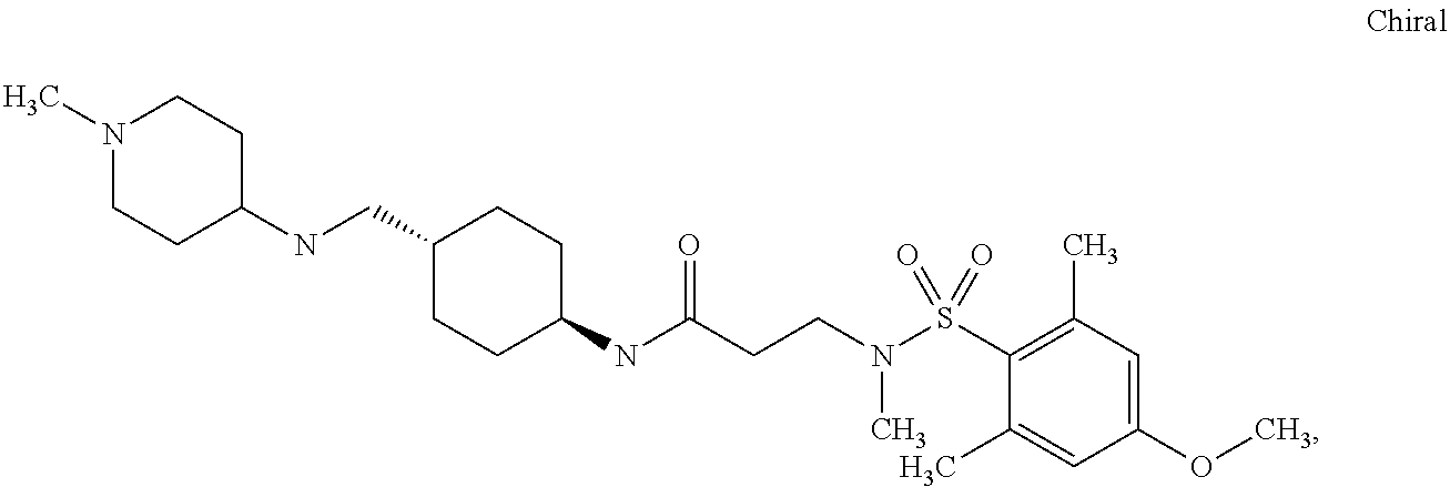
C1(NC(CCN(S(C2=C(C)C=C(OC)C=C2C)(=O)=O)C)=O)CCC(CNC2CCN(C)CC2)CC1
